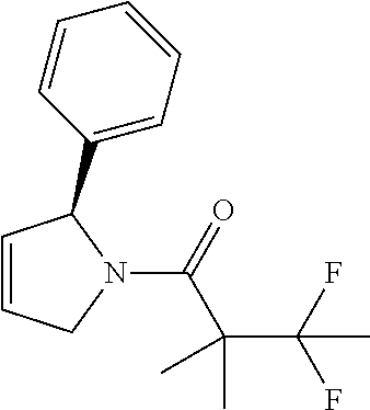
C1=CCN(C(=O)C(C(F)(F)C)(C)C)C1C1=CC=CC=C1
